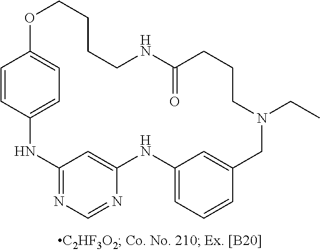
C12=NC=NC(=C1)NC1=CC=CC(=C1)CN(CC)CCCC(=O)NCCCCOC1=CC=C(N2)C=C1
